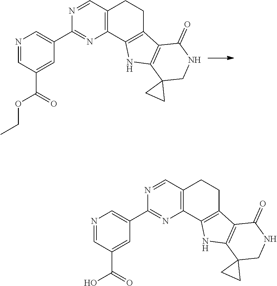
N1=CC(C(OCC)=O)=CC(C2=NC3=C(C=N2)CCC2=C3NC3=C2C(=O)NCC32CC2)=C1.N1=CC(C(O)=O)=CC(C2=NC3=C(C=N2)CCC2=C3NC3=C2C(=O)NCC32CC2)=C1
